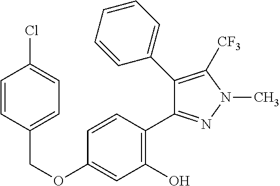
C(OC1=CC(O)=C(C2=NN(C)C([CF3])=C2C2=CC=CC=C2)C=C1)C1=CC=C(Cl)C=C1
